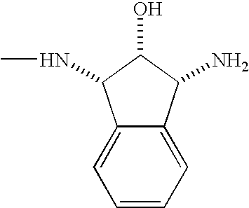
OC1C(N)C2=CC=CC=C2C1NC
